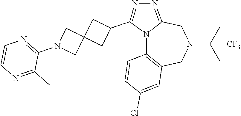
N12C3=C(CN(C(C)(C)[CF3])CC1=NN=C2C1CC2(C1)CN(C1=NC=CN=C1C)C2)C=C(Cl)C=C3
